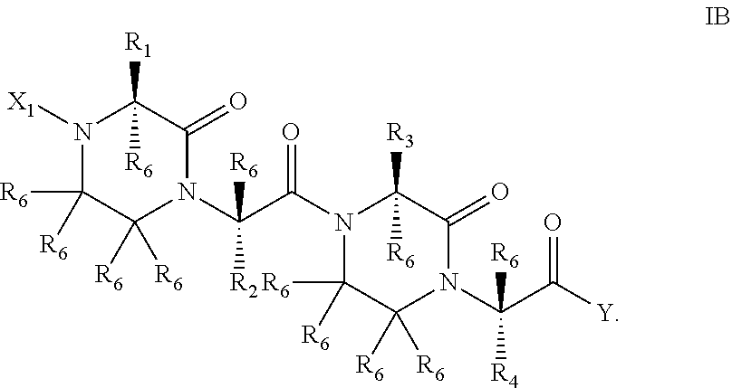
N1([X1])C([R6])([R6])C([R6])([R6])N(C(C(N2C([R6])([R6])C([R6])([R6])N(C(C([Y])=O)([R4])[R6])C(=O)C2([R6])[R3])=O)([R6])[R2])C(=O)C1([R1])[R6]
